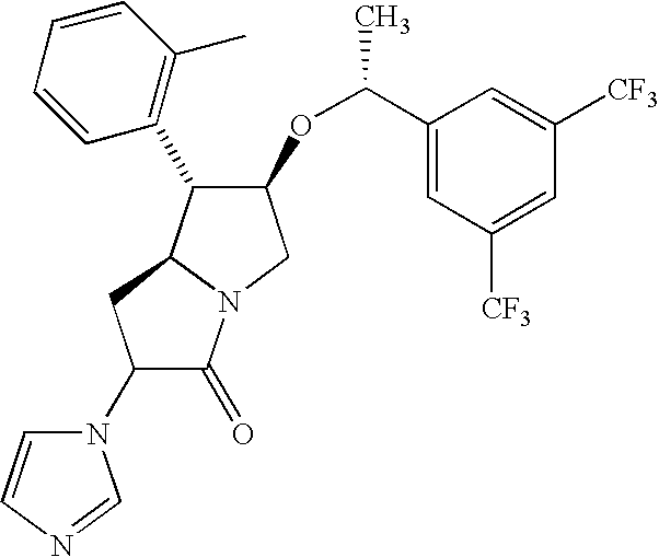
C1(N2C=CN=C2)C(=O)N2C(C1)C(C1=C(C)C=CC=C1)C(OC(C)C1=CC([CF3])=CC([CF3])=C1)C2
